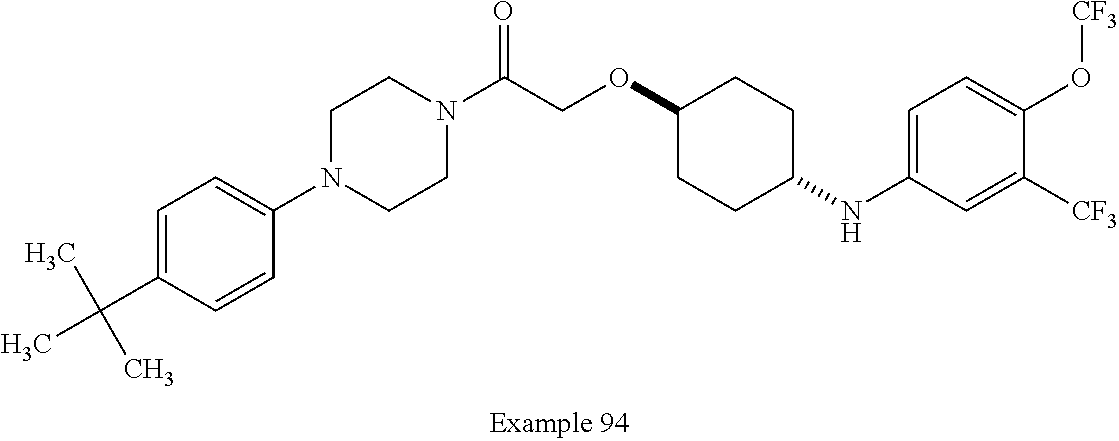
C1=C(C(C)(C)C)C=CC(N2CCN(C(COC3CCC(NC4=CC=C(O[CF3])C([CF3])=C4)CC3)=O)CC2)=C1
